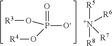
[R3]OP(=O)([O-])O[R4].[R5][N+]([R8])([R6])[R7]
